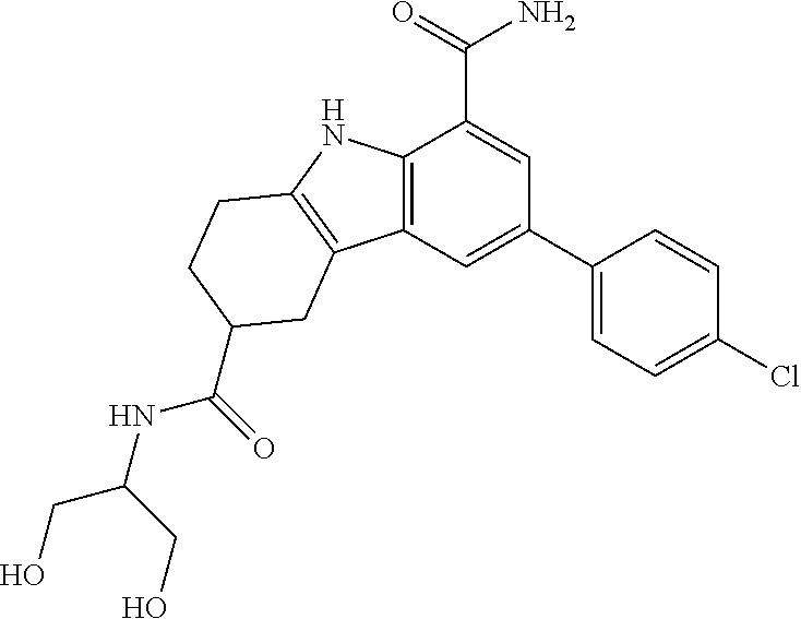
C12=C(C=C(C3=CC=C(Cl)C=C3)C=C1C(=O)N)C1=C(N2)CCC(C(NC(CO)CO)=O)C1
